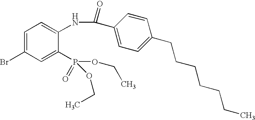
C1=C(Br)C=C(P(OCC)(OCC)=O)C(NC(C2=CC=C(CCCCCCC)C=C2)=O)=C1
